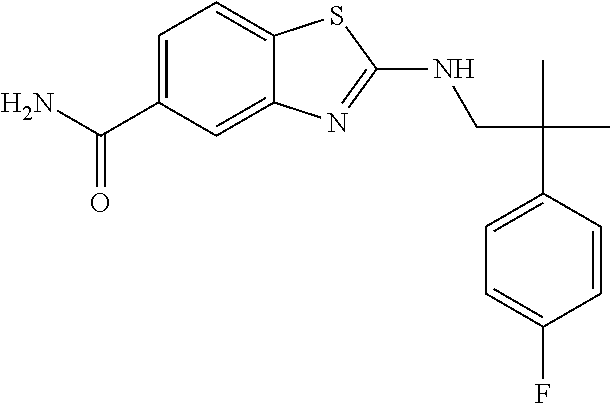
C(CNC1=NC2=CC(C(N)=O)=CC=C2S1)(C1=CC=C(F)C=C1)(C)C
